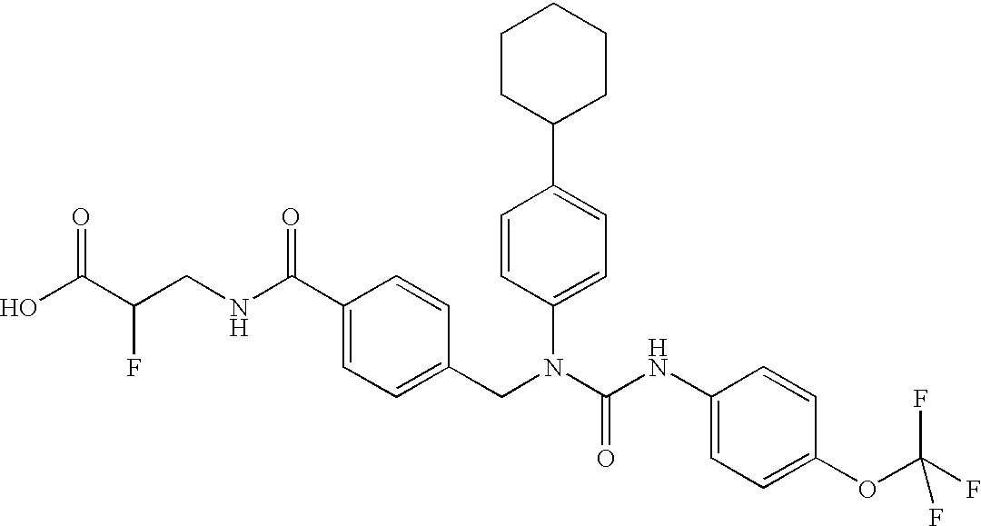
OC(C(CNC(C1=CC=C(CN(C(NC2=CC=C(OC(F)(F)F)C=C2)=O)C2=CC=C(C3CCCCC3)C=C2)C=C1)=O)F)=O
